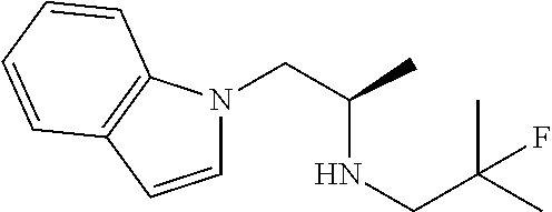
C1=CC2=C(N1CC(NCC(C)(C)F)C)C=CC=C2
